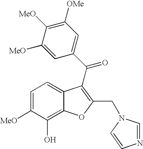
C1=C([MeO])C(O)=C2C(=C1)C(C(C1=CC([OMe])=C([MeO])C([MeO])=C1)=O)=C(CN1C=NC=C1)O2
